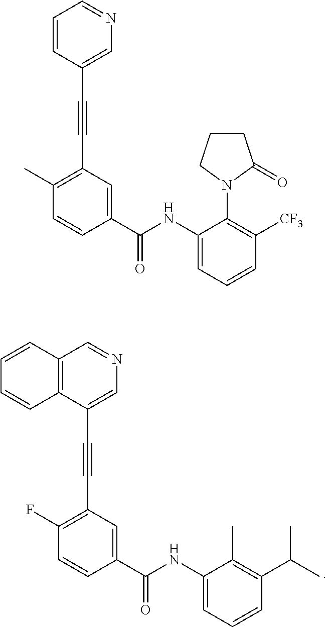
C12=C(C(C#CC3=C(F)C=CC(C(NC4=CC=CC(C(C)C)=C4C)=O)=C3)=CN=C1)C=CC=C2.C1=CC(C#CC2=C(C)C=CC(C(NC3=CC=CC([CF3])=C3N3C(=O)CCC3)=O)=C2)=CN=C1
